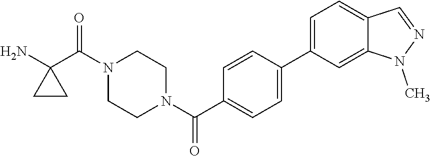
NC1(C(N2CCN(C(=O)C3=CC=C(C4=CC=C5C(=C4)N(C)N=C5)C=C3)CC2)=O)CC1
